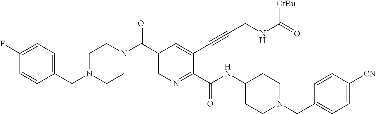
C1(CN2CCN(C(C3=CN=C(C(NC4CCN(CC5=CC=C([CN])C=C5)CC4)=O)C(C#CCNC(=O)[OtBu])=C3)=O)CC2)=CC=C(F)C=C1
